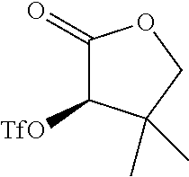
C1(=O)C([TfO])C(C)(C)CO1
